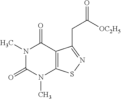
N1(C)C(=O)N(C)C2=C(C1=O)C(CC([OC2H5])=O)=NS2
